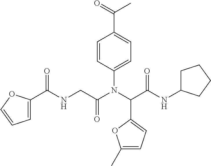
C1=C(C(NCC(N(C(C(NC2CCCC2)=O)C2=CC=C(C)O2)C2=CC=C(C(=O)C)C=C2)=O)=O)OC=C1
